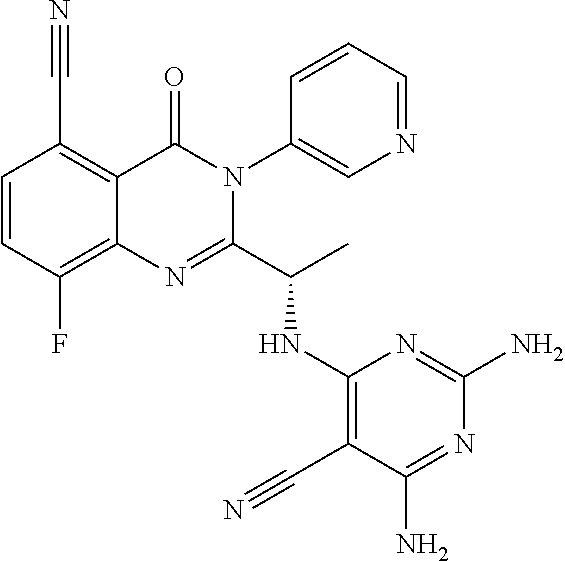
C1=CC(F)=C2C(=C1C#N)C(=O)N(C1=CN=CC=C1)C(C(C)NC1=C(C#N)C(N)=NC(N)=N1)=N2
